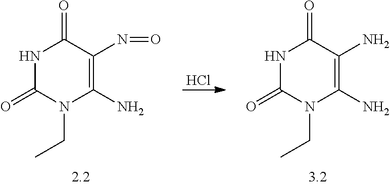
Cl.N1C(=O)N(CC)C(N)=C(N=O)C1=O.N1C(=O)N(CC)C(N)=C(N)C1=O
